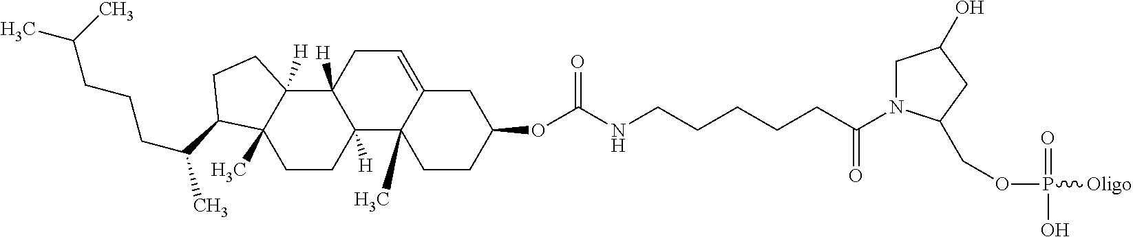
C(CCCC(C)C1C2(C)C([H])(C3([H])C([H])(CC2)C2(C)C(=CC3)CC(OC(NCCCCCC(=O)N3CC(O)CC3COP(O)(=O)[Oligo])=O)CC2)CC1)(C)C
